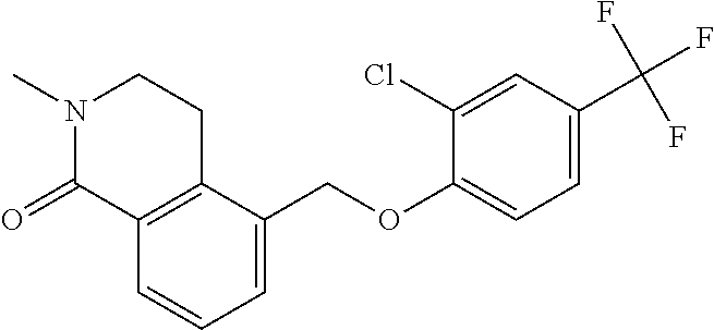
C12=C(C(COC3=CC=C(C(F)(F)F)C=C3Cl)=CC=C1)CCN(C)C2=O
